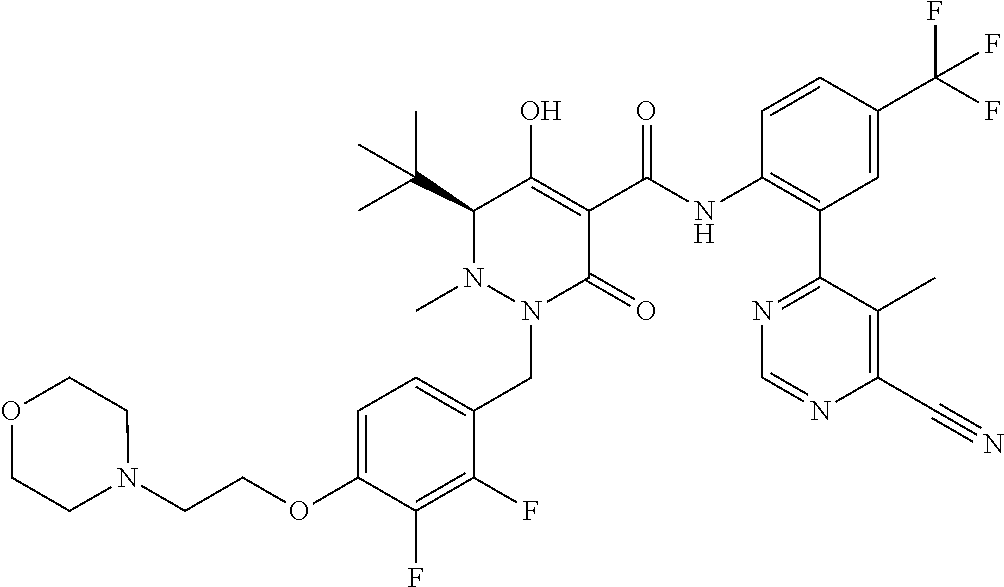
C1=C(OCCN2CCOCC2)C(F)=C(F)C(CN2C(=O)C(C(=O)NC3=C(C4=NC=NC(C#N)=C4C)C=C(C(F)(F)F)C=C3)=C(O)C(C(C)(C)C)N2C)=C1
